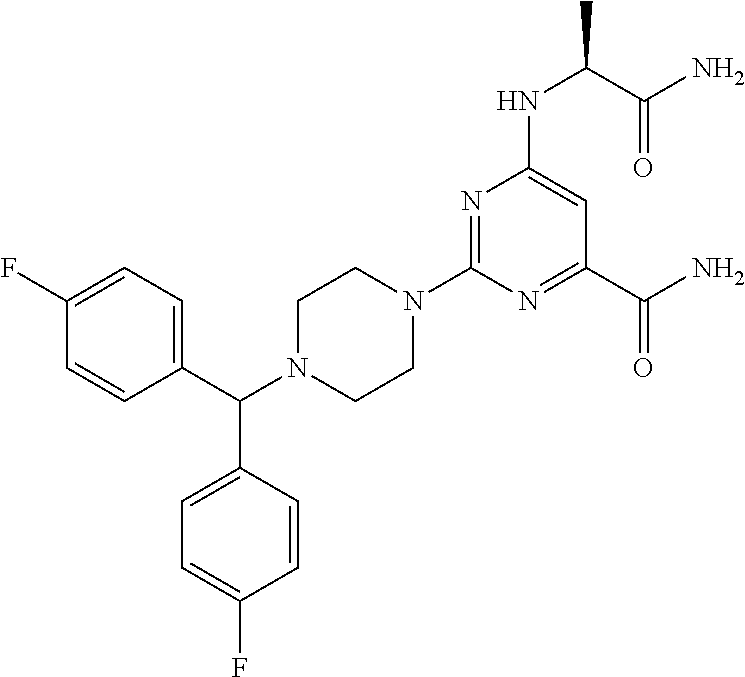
C1(N2CCN(C(C3=CC=C(F)C=C3)C3=CC=C(F)C=C3)CC2)=NC(NC(C)C(N)=O)=CC(C(=O)N)=N1
